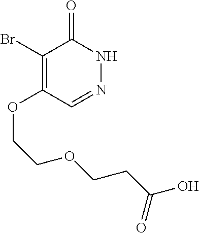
C1(Br)=C(OCCOCCC(O)=O)C=NNC1=O
